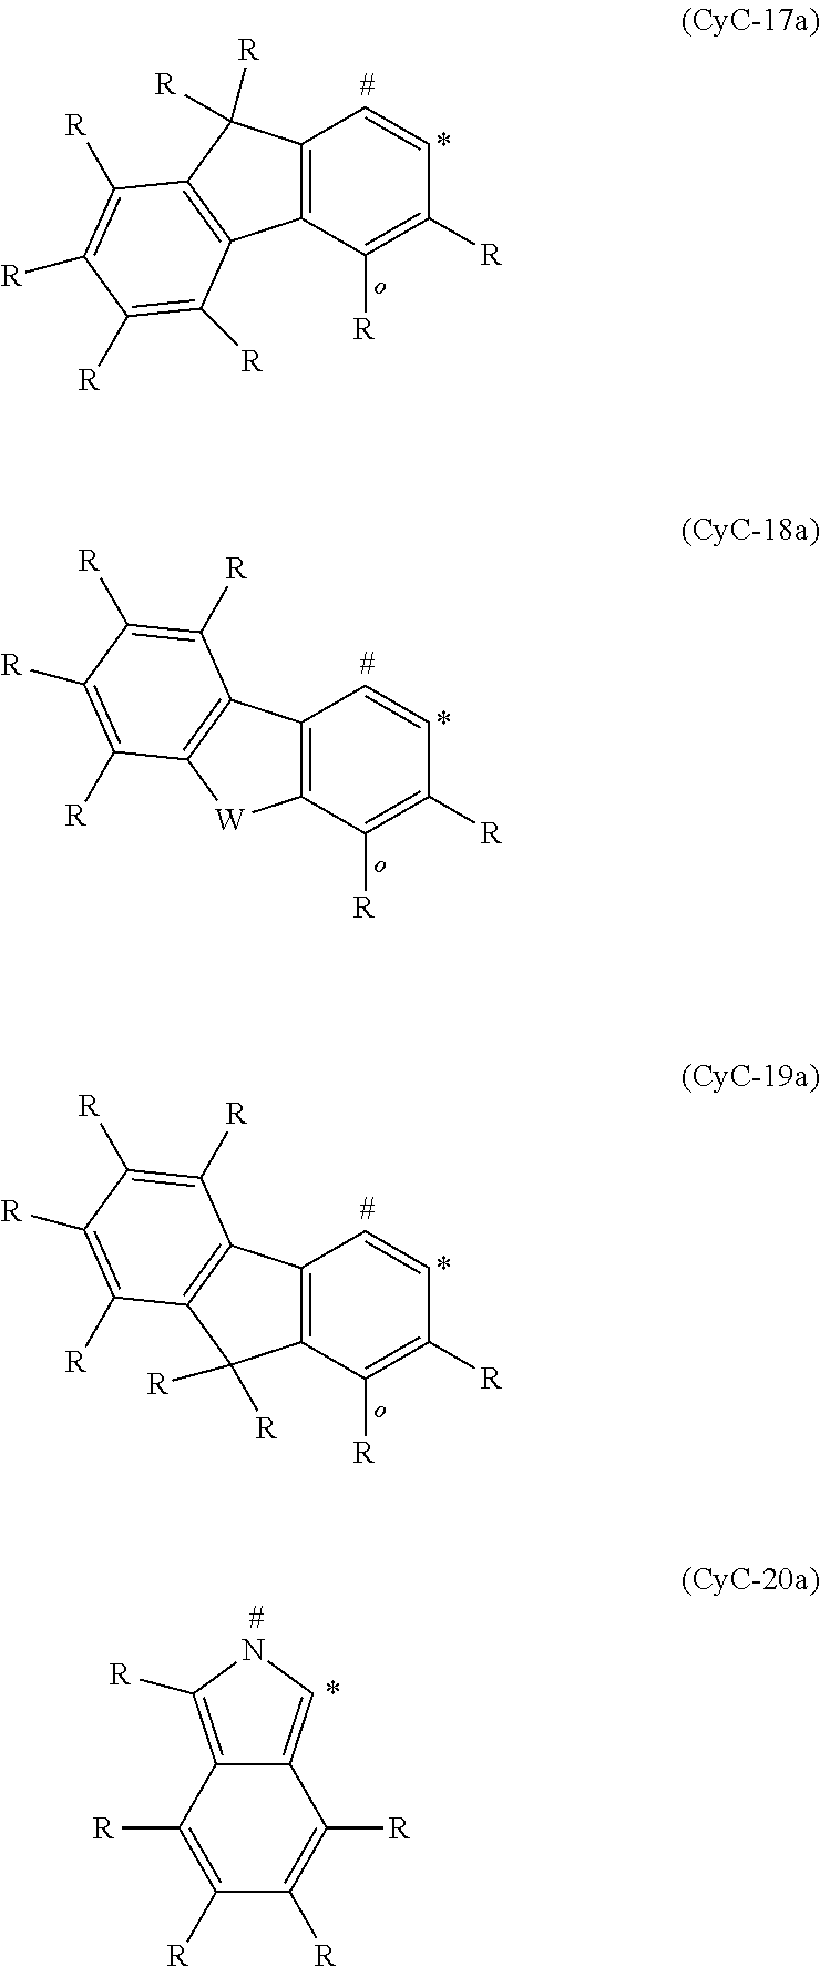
C12=C(C([R])=C([R])C=C1)C1=C(C2([R])[R])C([R])=C([R])C([R])=C1[R].C12=C(C([R])=C([R])C=C1)[W]C1=C2C([R])=C([R])C([R])=C1[R].C12=C(C([R])=C([R])C=C1)C([R])([R])C1=C2C([R])=C([R])C([R])=C1[R].C12=C([R])NC=C1C([R])=C([R])C([R])=C2[R]
